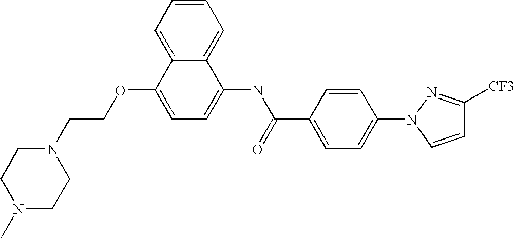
C1=CC=C2C(=C1)C(NC(C1=CC=C(N3N=C([CF3])C=C3)C=C1)=O)=CC=C2OCCN1CCN(C)CC1
